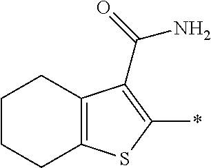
C1CCC2=C(C1)C(C(=O)N)=C(*)S2
